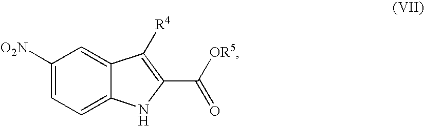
C1([O2N])=CC=C2C(=C1)C([R4])=C(C(=O)[OR5])N2
